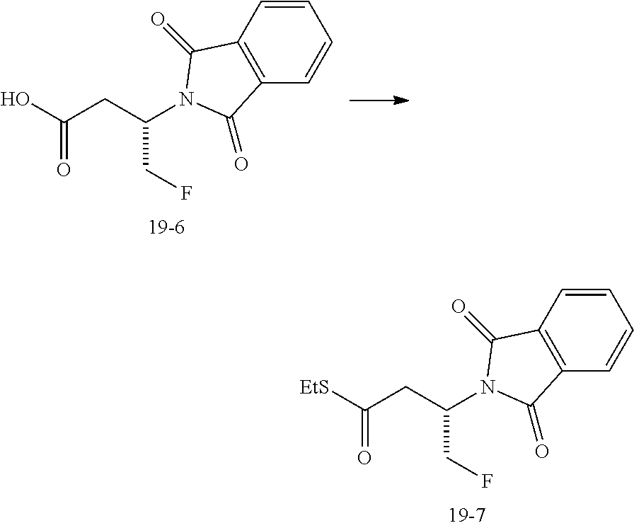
C(CC(N1C(=O)C2=C(C=CC=C2)C1=O)CF)(O)=O.C(CC(N1C(=O)C2=C(C=CC=C2)C1=O)CF)([EtS])=O
